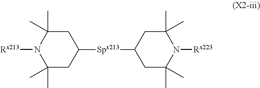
C1(C)(C)N([Rx213])C(C)(C)CC([Spx213]C2CC(C)(C)N([Rx223])C(C)(C)C2)C1
